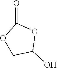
O1CC(O)OC1=O
